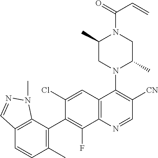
C12=C(C(C3=C(F)C4=C(C=C3Cl)C(N3C(C)CN(C(=O)C=C)C(C)C3)=C([CN])C=N4)=C(C)C=C1)N(C)N=C2
